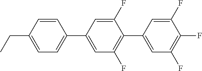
CCC1=CC=C(C2=CC(F)=C(C3=CC(F)=C(F)C(F)=C3)C(F)=C2)C=C1
